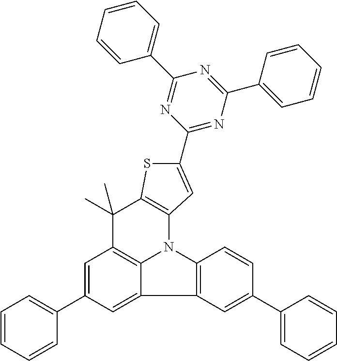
C1=C(C2=CC=CC=C2)C=C2C3=C1C(C)(C)C1=C(N3C3=C2C=C(C2=CC=CC=C2)C=C3)C=C(C2=NC(C3=CC=CC=C3)=NC(C3=CC=CC=C3)=N2)S1
